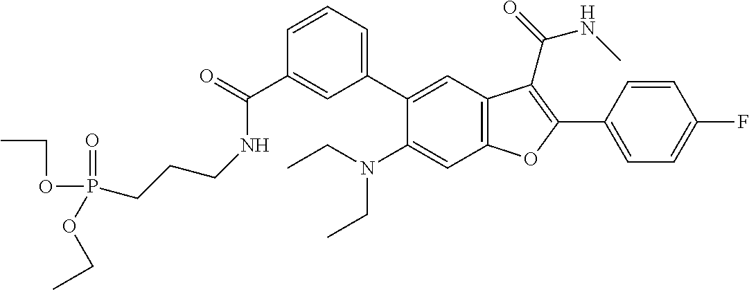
C1=CC=C(C2=CC3=C(C=C2N(CC)CC)OC(C2=CC=C(F)C=C2)=C3C(=O)NC)C=C1C(=O)NCCCP(OCC)(=O)OCC
